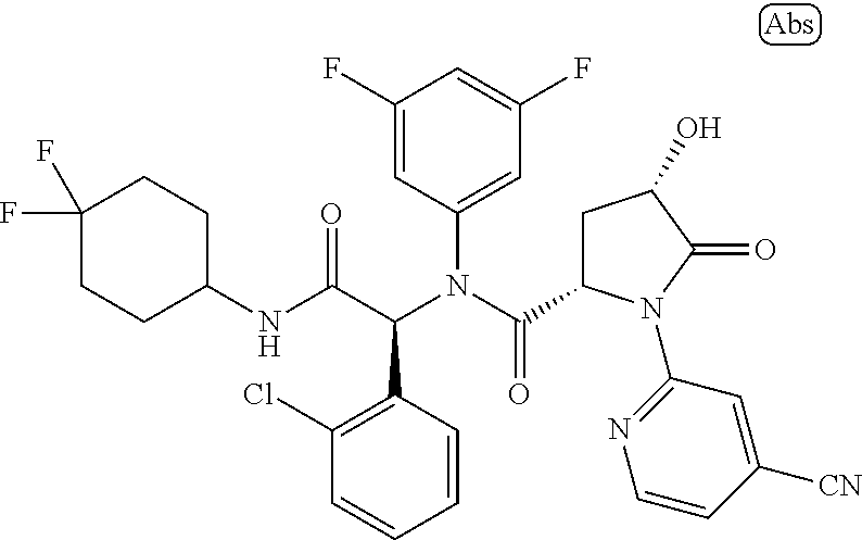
C1=CC(C(C(NC2CCC(F)(F)CC2)=O)N(C(=O)C2CC(O)C(=O)N2C2=NC=CC([CN])=C2)C2=CC(F)=CC(F)=C2)=C(Cl)C=C1
